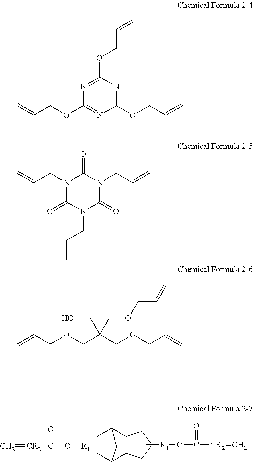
C12C3C(C(CC1)C2)CCC3.C=[CR2]C(O[R1]C)=O.C[R1]OC([CR2]=C)=O.C1(OCC=C)=NC(OCC=C)=NC(OCC=C)=N1.N1(CC=C)C(=O)N(CC=C)C(=O)N(CC=C)C1=O.C=CCOCC(COCC=C)(CO)COCC=C
